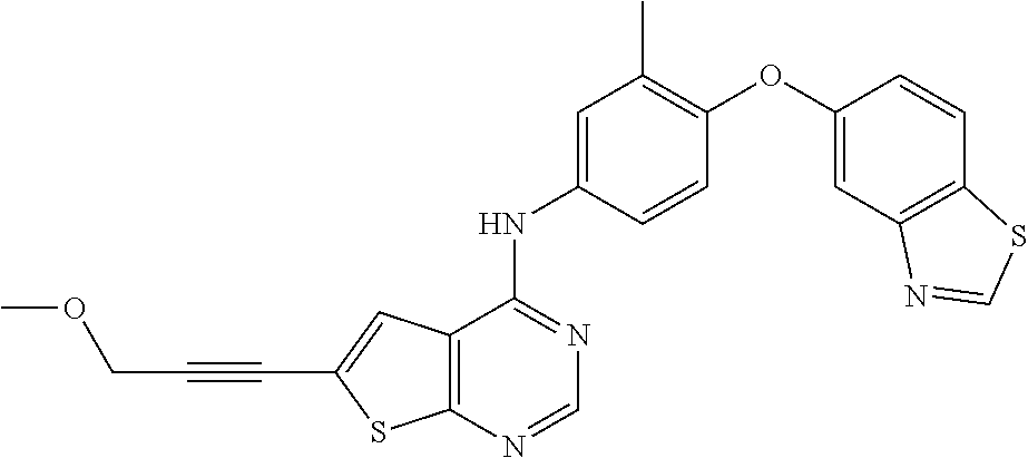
C12=C(C(NC3=CC(C)=C(OC4=CC5=C(C=C4)SC=N5)C=C3)=NC=N1)C=C(C#CCOC)S2
